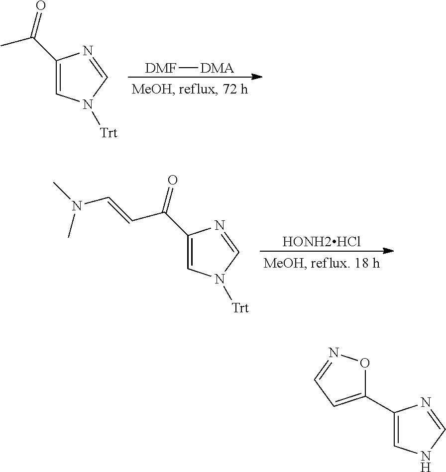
C1(C(=O)C)=CN([Trt])C=N1.[DMF][DMA].C1(C(=O)C=CN(C)C)=CN([Trt])C=N1.[HONH2HCl].C1(C2=CC=NO2)=CNC=N1
